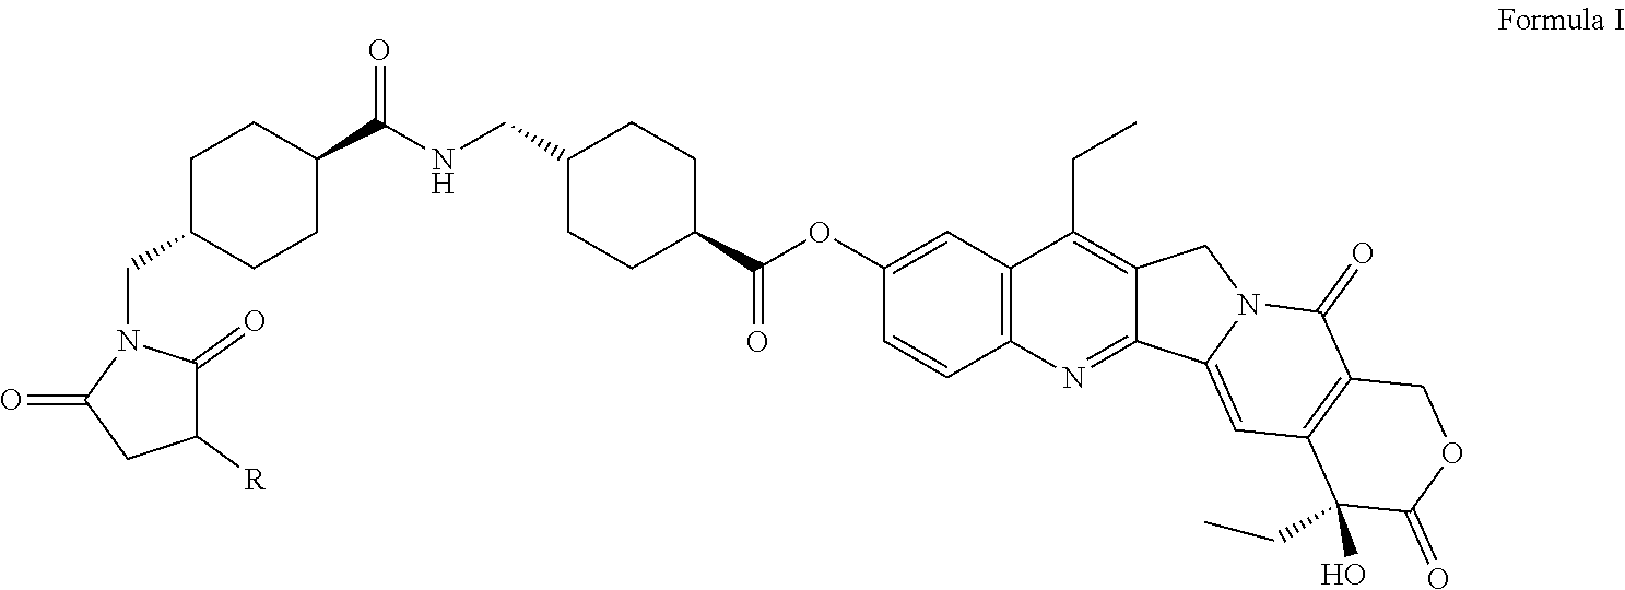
C12=C(N=C3C(=C1CC)CN1C3=CC3=C(C1=O)COC(=O)C3(O)CC)C=CC(OC(=O)C1CCC(CNC(C3CCC(CN4C(=O)C([R])CC4=O)CC3)=O)CC1)=C2
